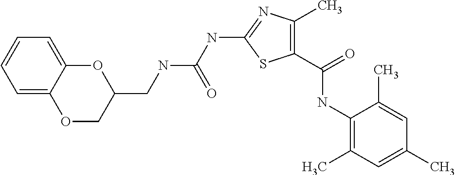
C1(C(=O)NC2=C(C)C=C(C)C=C2C)=C(C)N=C(NC(NCC2OC3=CC=CC=C3OC2)=O)S1
